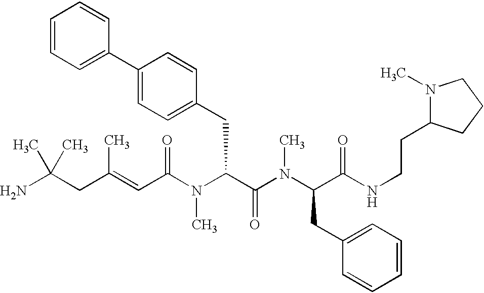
NC(CC(=CC(N(C(C(=O)N(C)C(CC1=CC=CC=C1)C(=O)NCCC1N(C)CCC1)CC1=CC=C(C2=CC=CC=C2)C=C1)C)=O)C)(C)C
